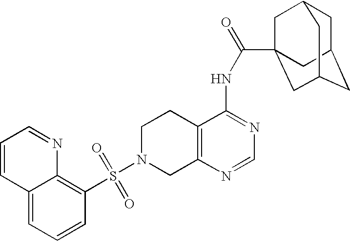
C1N(S(=O)(=O)C2=C3C(=CC=C2)C=CC=N3)CC2=C(C1)C(NC(=O)C13CC4CC(CC(C1)C4)C3)=NC=N2
